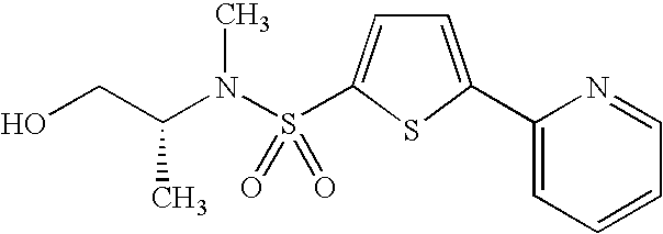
OCC(N(S(=O)(=O)C1=CC=C(C2=CC=CC=N2)S1)C)C
